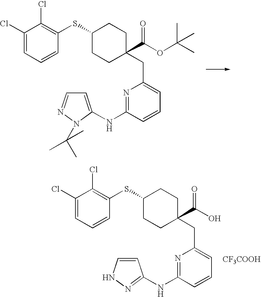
C(C1=CC=CC(NC2=CC=NN2C(C)(C)C)=N1)C1(C(OC(C)(C)C)=O)CCC(SC2=C(Cl)C(Cl)=CC=C2)CC1.C(C1=CC=CC(NC2=NNC=C2)=N1)C1(C(O)=O)CCC(SC2=C(Cl)C(Cl)=CC=C2)CC1.[CF3COOH]
